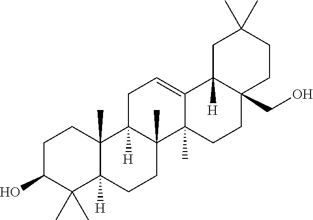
C1C(O)C(C)(C)C2([H])C(C)(C1)C1([H])C(C)(CC2)C2(C)C(=CC1)C1([H])C(CO)(CC2)CCC(C)(C)C1
